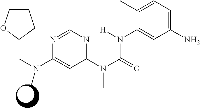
C1COC(CN(C2=CC(N(C)C(N(C3=CC(N)=CC=C3C)[H])=O)=NC=N2)C)C1
